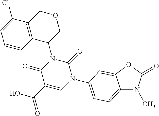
C12=CC=C(N3C(=O)N(C4COCC5=C4C=CC=C5Cl)C(=O)C(C(=O)O)=C3)C=C1OC(=O)N2C
